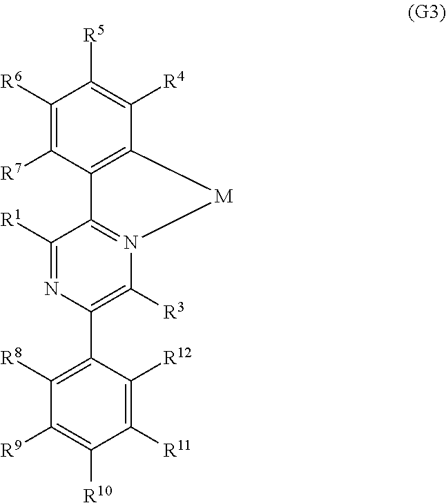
C1([R6])=C([R7])C2=C(C([R4])=C1[R5])[M]N1=C2C([R1])=NC(C2=C([R8])C([R9])=C([R10])C([R11])=C2[R12])=C1[R3]
